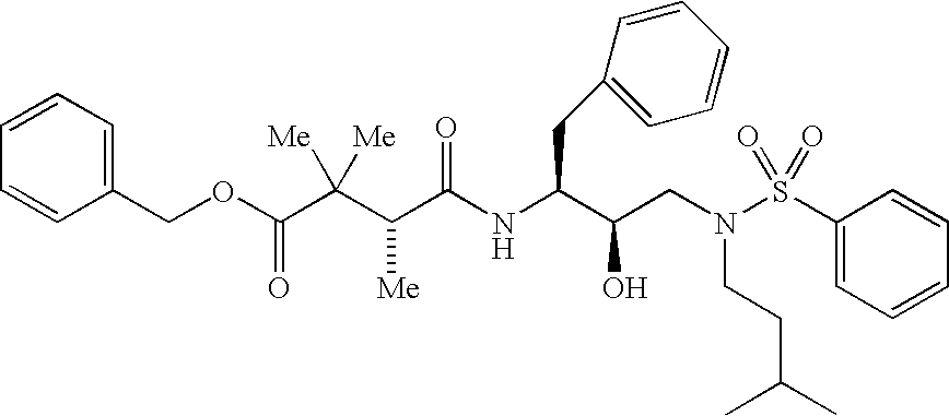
C1(S(N(CC(C(NC(C(C(C(OCC2=CC=CC=C2)=O)([Me])[Me])[Me])=O)CC2=CC=CC=C2)O)CCC(C)C)(=O)=O)=CC=CC=C1
